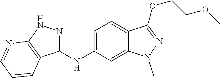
C1(NC2=CC=C3C(=C2)N(C)N=C3OCCOC)=NNC2=C1C=CC=N2
